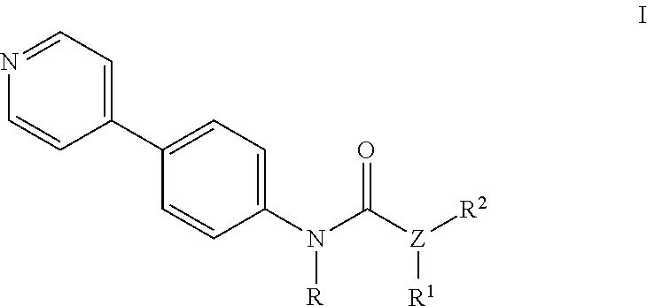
C1=NC=CC(C2=CC=C(N(C([Z]([R2])[R1])=O)[R])C=C2)=C1
